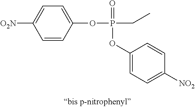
C1=CC(OP(CC)(=O)OC2=CC=C([NO2])C=C2)=CC=C1[O2N]
